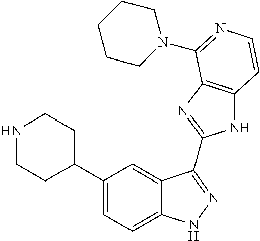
C1(C2CCNCC2)=CC=C2C(=C1)C(C1=NC3=C(N1)C=CN=C3N1CCCCC1)=NN2
